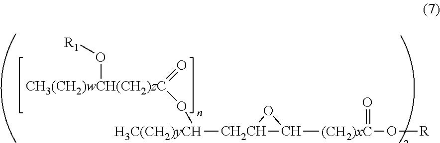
[H3C(CH2)yCH]([CH2CH]1C([(CH2)xC](O[R])=O)O1)O[CH3(CH2)wCH(CH2)zC](=O)O[R1]
